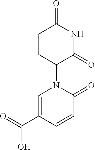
C1CC(N2C=C(C(=O)O)C=CC2=O)C(=O)NC1=O
